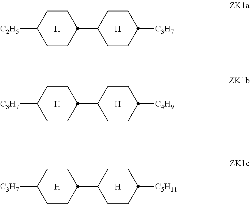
[H].C1CC(C2CCC([C3H7])CC2)CCC1[C2H5].[H].[H].C1CC(C2CCC([C4H9])CC2)CCC1[C3H7].[H].[H].C1CC(C2CCC([C5H11])CC2)CCC1[C3H7].[H]
